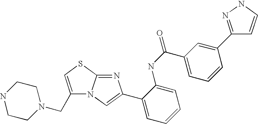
C1(CN2CCNCC2)=CSC2=NC(C3=CC=CC=C3NC(C3=CC=CC(C4=NNC=C4)=C3)=O)=CN12
